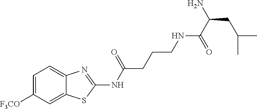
C1=C([F3CO])C=C2C(=C1)N=C(NC(=O)CCCNC(C(N)CC(C)C)=O)S2
